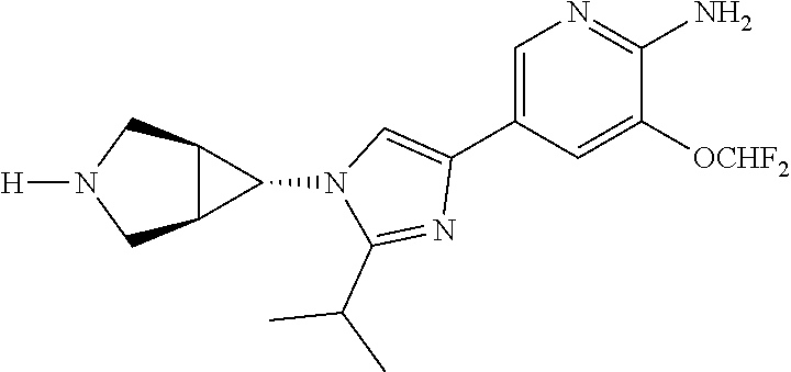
C1=C(C2=CN(C3C4C3CN([H])C4)C(C(C)C)=N2)C=C([OCHF2])C(N)=N1
